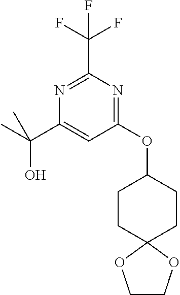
N1=C(C(F)(F)F)N=C(OC2CCC3(CC2)OCCO3)C=C1C(C)(O)C
